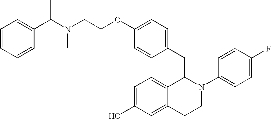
O(C1=CC=C(CC2C3=CC=C(O)C=C3CCN2C2=CC=C(F)C=C2)C=C1)CCN(C(C1=CC=CC=C1)C)C
